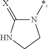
N1(*)C(=[X])NCC1
